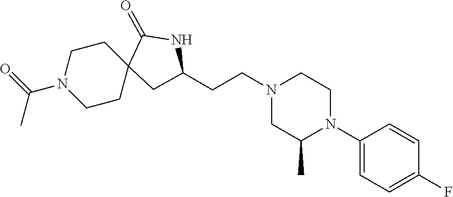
C1(N2CCN(CCC3CC4(CCN(C(=O)C)CC4)C(=O)N3)CC2C)=CC=C(F)C=C1
